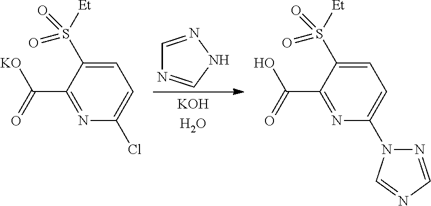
C1=C(S([Et])(=O)=O)C(C([KO])=O)=NC(Cl)=C1.C1=NNC=N1.C1=C(S([Et])(=O)=O)C(C(O)=O)=NC(N2N=CN=C2)=C1
